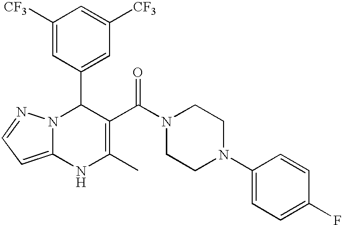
C1([CF3])=CC(C2N3C(=CC=N3)NC(C)=C2C(N2CCN(C3=CC=C(F)C=C3)CC2)=O)=CC([CF3])=C1
